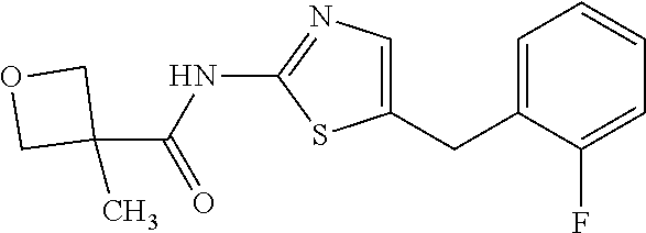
C1=C(CC2=CN=C(NC(C3(C)COC3)=O)S2)C(F)=CC=C1
